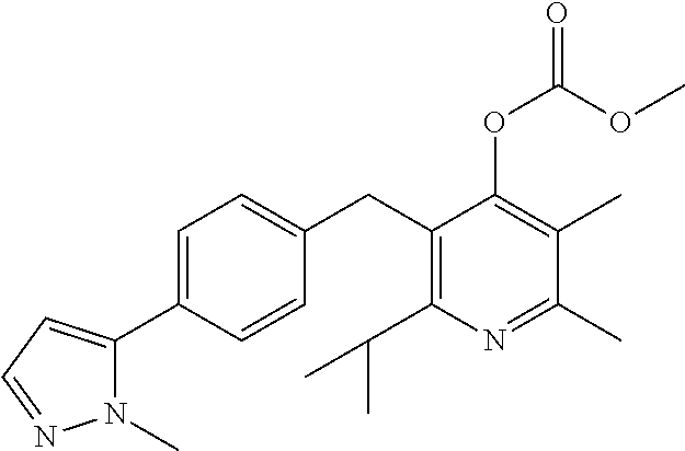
C1(CC2=C(C(C)C)N=C(C)C(C)=C2OC(OC)=O)=CC=C(C2=CC=NN2C)C=C1
